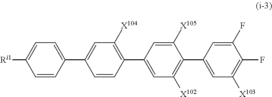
C1(F)=CC(C2=C([X102])C=C(C3=C([X104])C=C(C4=CC=C([Ri1])C=C4)C=C3)C=C2[X105])=CC([X103])=C1F
